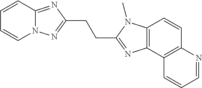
C1=CC2=NC(CCC3=NC4=C(N3C)C=CC3=C4C=CC=N3)=NN2C=C1
